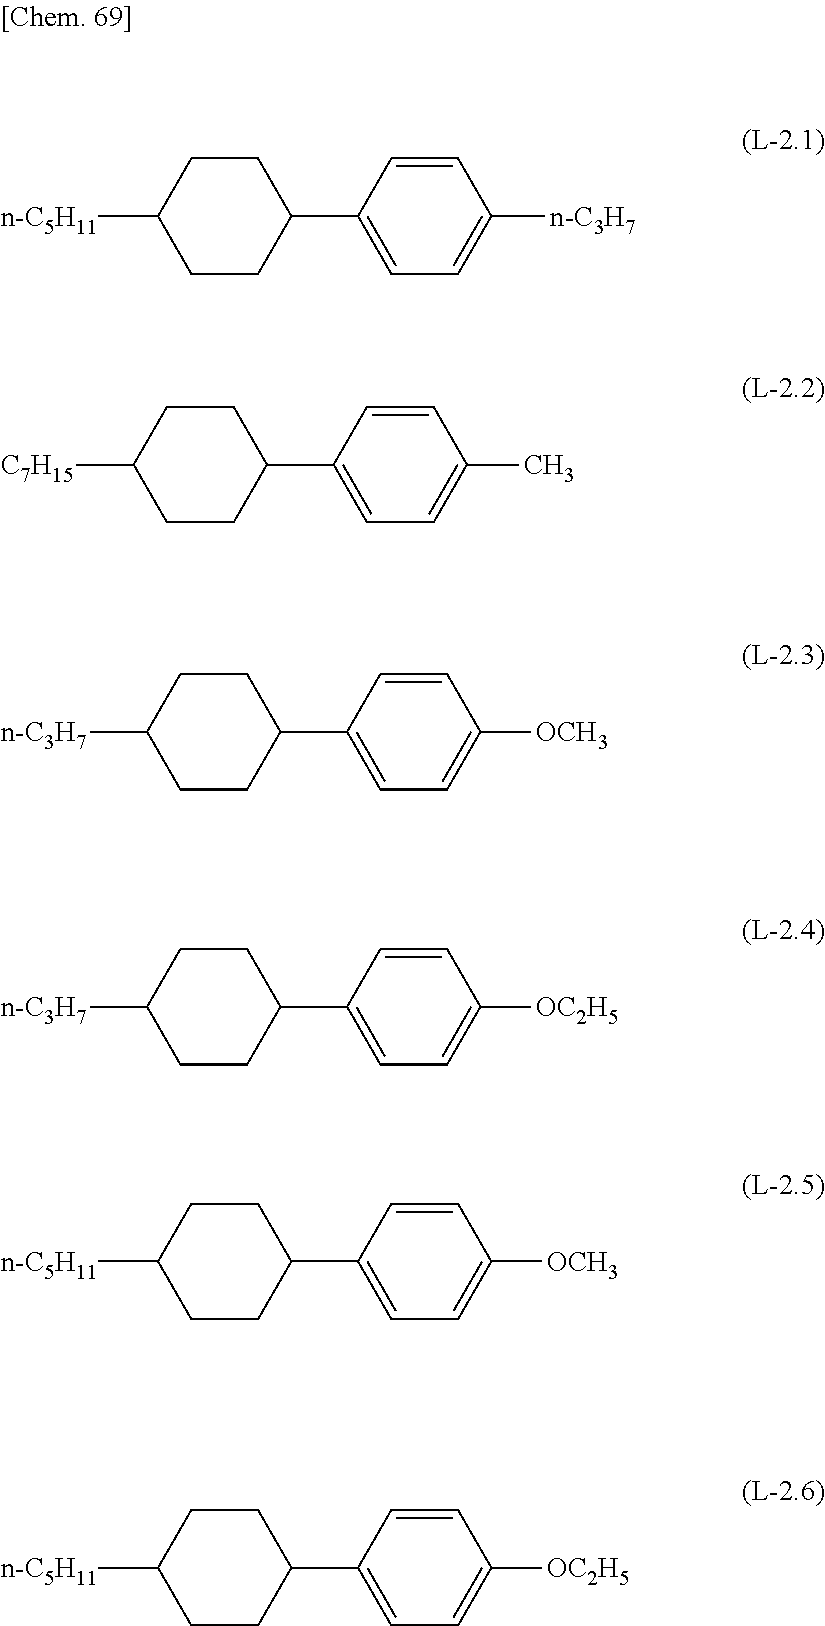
C1=CC(C2CCC([n-C5H11])CC2)=CC=C1[n-C3H7].C1=CC(C2CCC([C7H15])CC2)=CC=C1C.C1=CC(C2CCC([n-C3H7])CC2)=CC=C1[OCH3].C1=CC(C2CCC([n-C3H7])CC2)=CC=C1[OC2H5].C1=CC(C2CCC([n-C5H11])CC2)=CC=C1[OCH3].C1=CC(C2CCC([n-C5H11])CC2)=CC=C1[OC2H5]
